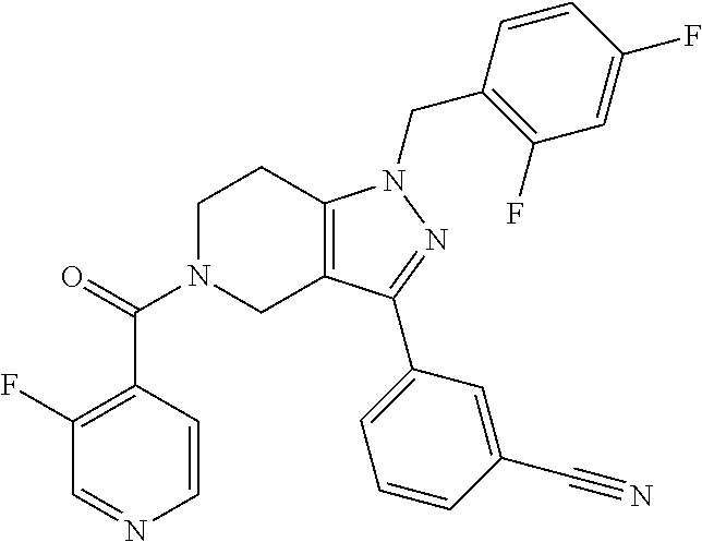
C1N(C(=O)C2=C(F)C=NC=C2)CC2=C(C1)N(CC1=C(F)C=C(F)C=C1)N=C2C1=CC=CC(C#N)=C1
